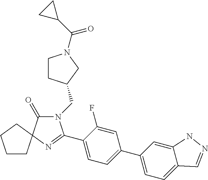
N1(CC2CCN(C(C3CC3)=O)C2)C(=O)C2(N=C1C1=CC=C(C3=CC=C4C(=C3)NN=C4)C=C1F)CCCC2
